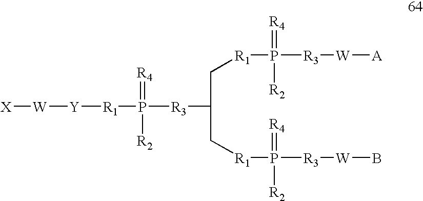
[X][W][Y][R1]P([R3]C(C[R1]P([R3][W][A])(=[R4])[R2])C[R1]P([R3][W]B)([R2])=[R4])(=[R4])[R2]
